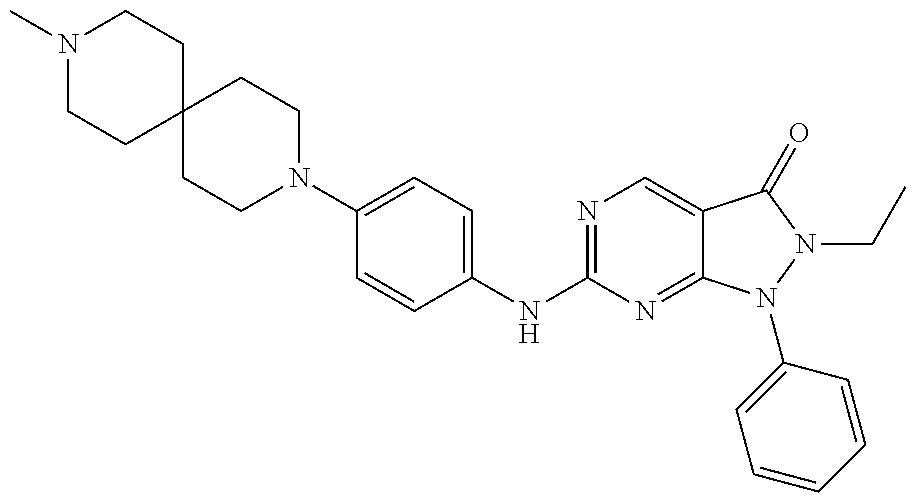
N1(C)CCC2(CC1)CCN(C1=CC=C(NC3=NC=C4C(=N3)N(C3=CC=CC=C3)N(CC)C4=O)C=C1)CC2
